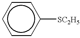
c1cc([SC2H5])ccc1
